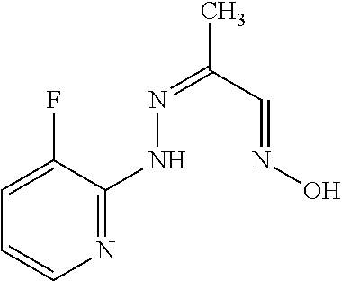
N1=C(NN=C(C)C=NO)C(F)=CC=C1
